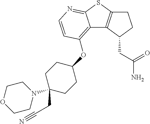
C1C2=C(C(CC(N)=O)C1)C1=C(OC3CCC(N4CCOCC4)(CC#N)CC3)C=CN=C1S2
